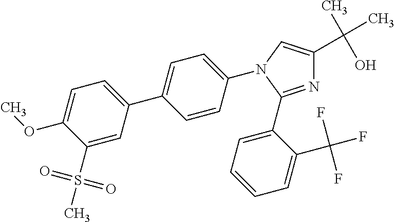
N1=C(C2=CC=CC=C2C(F)(F)F)N(C2=CC=C(C3=CC=C(OC)C(S(=O)(=O)C)=C3)C=C2)C=C1C(C)(O)C
